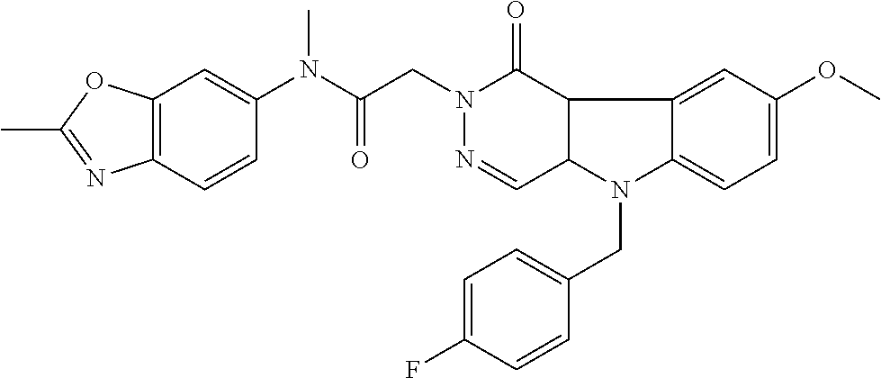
C12=C(C=CC(N(C(=O)CN3N=CC4C(C3=O)C3=CC(OC)=CC=C3N4CC3=CC=C(F)C=C3)C)=C1)N=C(C)O2
